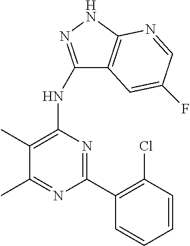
C1=CC(Cl)=C(C2=NC(NC3=NNC4=C3C=C(F)C=N4)=C(C)C(C)=N2)C=C1
